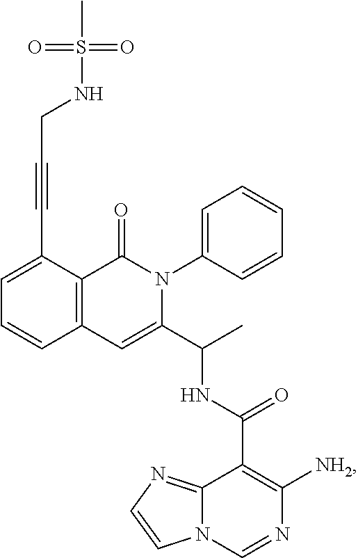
C12=C(C(C#CCNS(C)(=O)=O)=CC=C1)C(=O)N(C1=CC=CC=C1)C(C(C)NC(C1=C([NH2])N=CN3C1=NC=C3)=O)=C2
